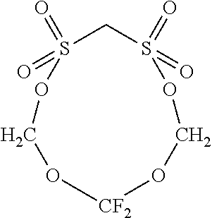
C1OS(=O)(=O)CS(=O)(=O)OCO[CF2]O1
